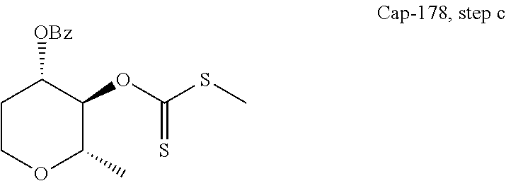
C1COC(C)C(OC(=S)SC)C1[OBz]
